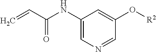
C1(NC(C=C)=O)=CN=CC(O[R2])=C1
